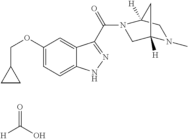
[H]C(O)=O.C1(OCC2CC2)=CC=C2C(=C1)C(C(=O)N1CC3([H])N(C)CC1([H])C3)=NN2
